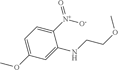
C1([N+]([O-])=O)=CC=C(OC)C=C1NCCOC
